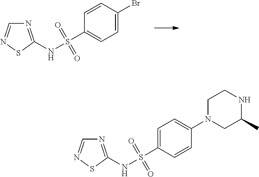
C1=C(Br)C=CC(S(NC2=NC=NS2)(=O)=O)=C1.C1=CC(S(NC2=NC=NS2)(=O)=O)=CC=C1N1CC(C)NCC1
